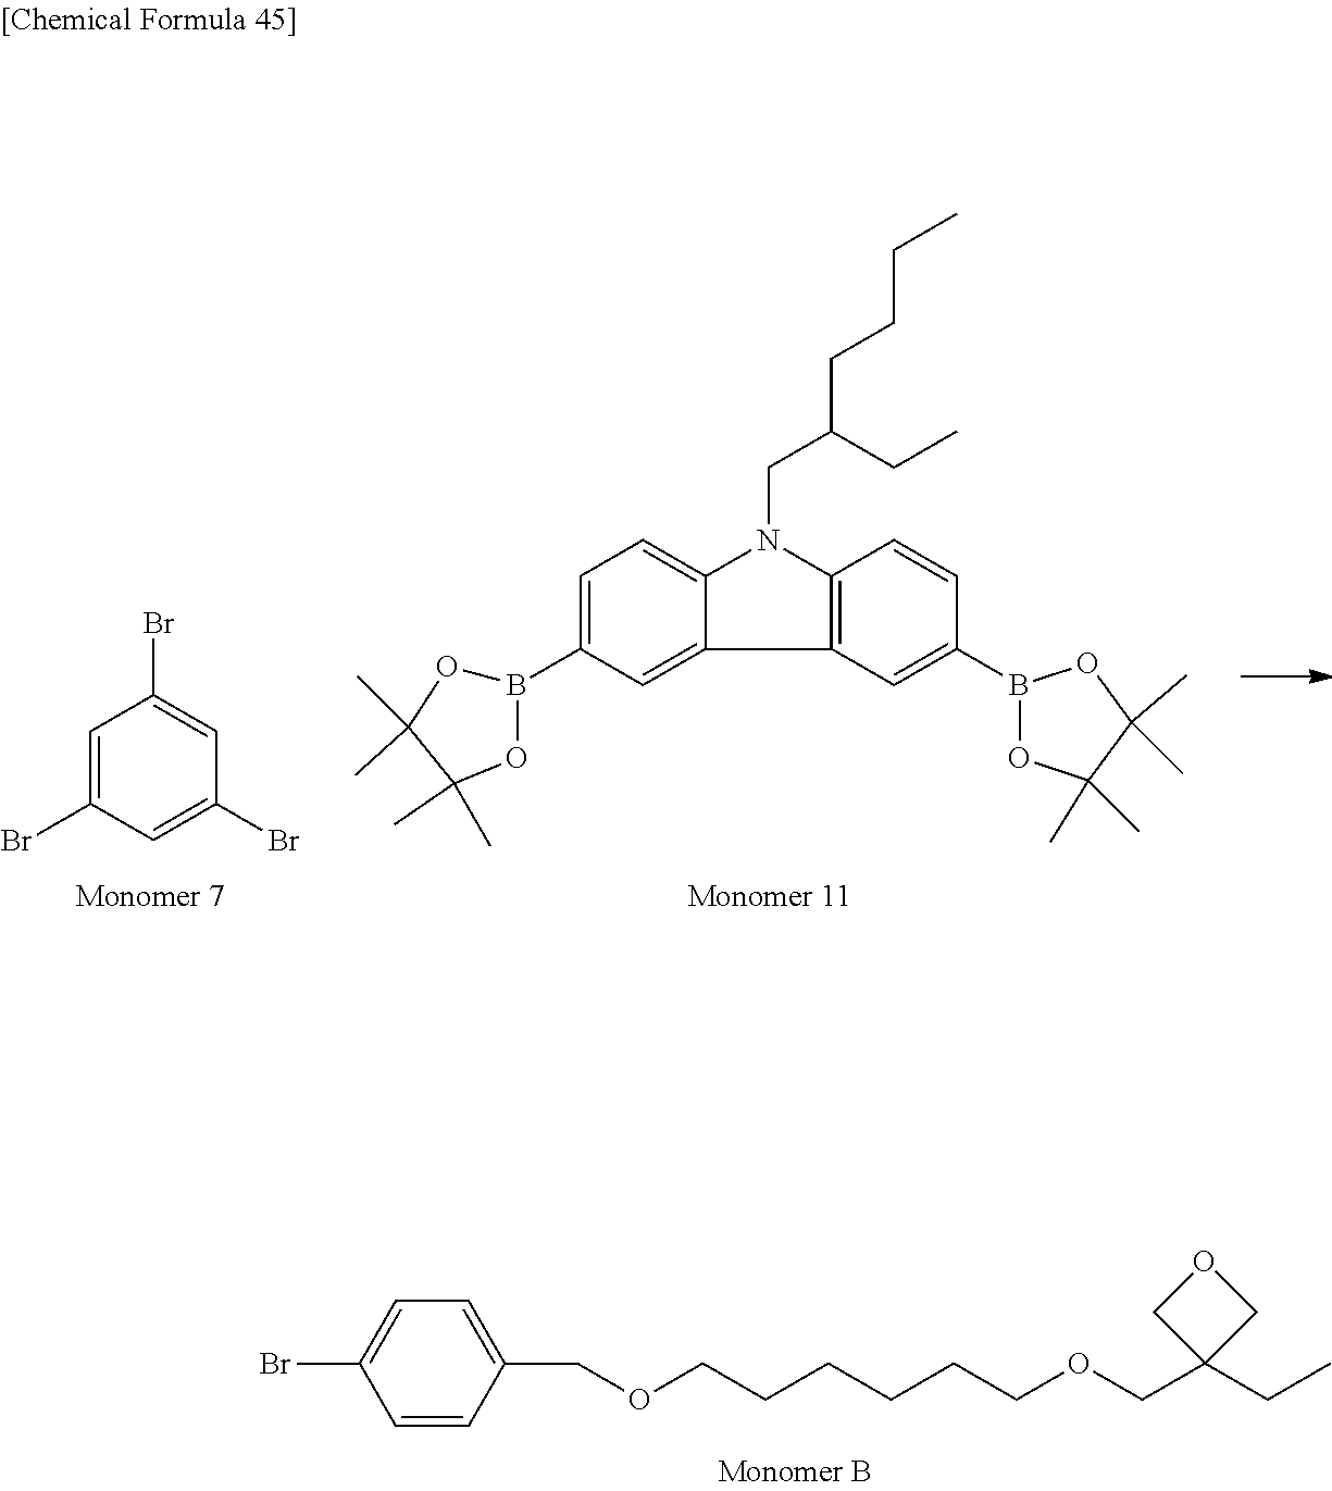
O(CCCCCCOCC1(CC)COC1)CC1=CC=C(Br)C=C1.C1=C(B2OC(C)(C)C(C)(C)O2)C=C2C(=C1)N(CC(CCCC)CC)C1=C2C=C(B2OC(C)(C)C(C)(C)O2)C=C1.C1=C(Br)C=C(Br)C=C1Br
